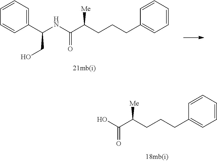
C1=CC=C(C(NC(C(CCCC2=CC=CC=C2)[Me])=O)CO)C=C1.OC(C(CCCC1=CC=CC=C1)[Me])=O
